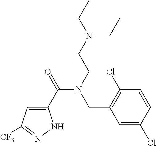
C1(C(=O)N(CCN(CC)CC)CC2=C(Cl)C=CC(Cl)=C2)=CC([CF3])=NN1
